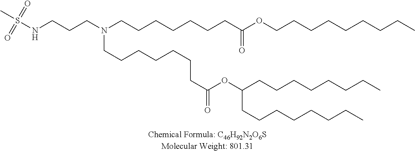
C(CCN(CCCCCCCC(OCCCCCCCCC)=O)CCCCCCCC(OC(CCCCCCCC)CCCCCCCC)=O)NS(C)(=O)=O
